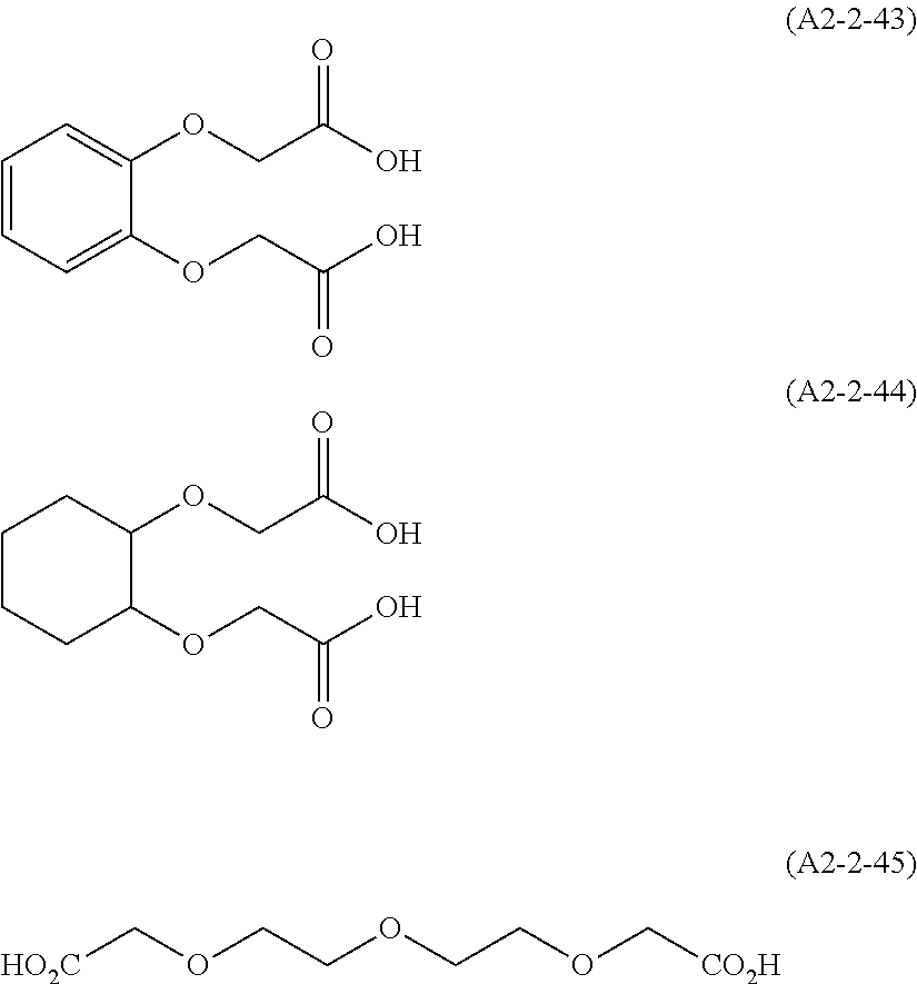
C1=CC=C(OCC(=O)O)C(OCC(=O)O)=C1.C1CCC(OCC(=O)O)C(OCC(=O)O)C1.[HO2C]COCCOCCOC[CO2H]
